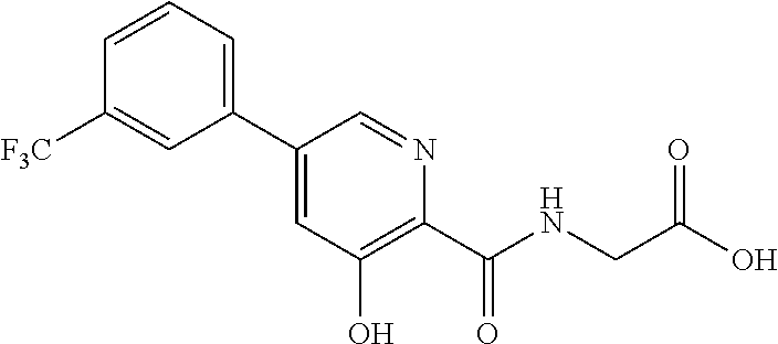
C1(C2=CC=CC([F3C])=C2)=CC(O)=C(C(NCC(O)=O)=O)N=C1
